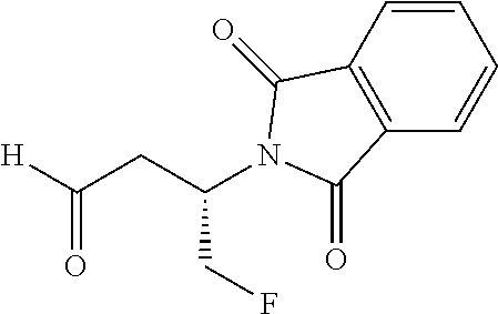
C(CC(N1C(=O)C2=C(C=CC=C2)C1=O)CF)([H])=O
